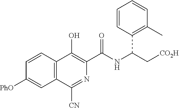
[PhO]C1=CC2=C(C=C1)C(O)=C(C(NC(C[CO2H])C1=C(C)C=CC=C1)=O)N=C2[CN]
